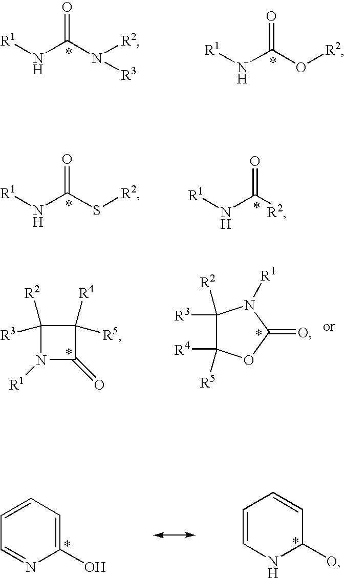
C1=CC=C(O)N=C1.C1=CNC(O)C=C1.[R1]NC(N([R2])[R3])=O.[R1]NC(O[R2])=O.[R1]NC(S[R2])=O.[R1]NC([R2])=O.C1([R3])([R2])C([R4])([R5])OC(=O)N1[R1].C1([R2])([R3])N([R1])C(=O)C1([R5])[R4]
